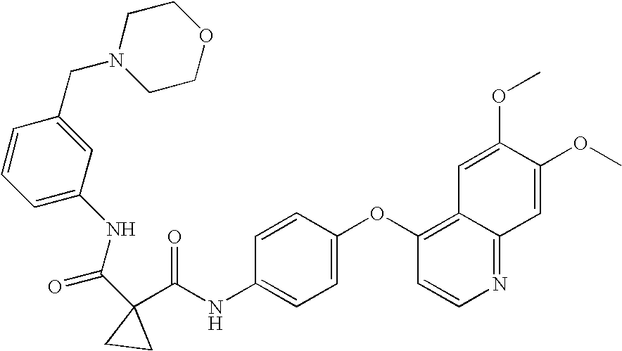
N1=C2C(=C(OC3=CC=C(NC(=O)C4(C(NC5=CC=CC(CN6CCOCC6)=C5)=O)CC4)C=C3)C=C1)C=C(OC)C(OC)=C2
